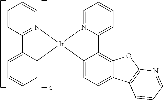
C1=CC2=N(C=C1)[Ir]1(C3=CC=CC=C23)C2=CC=C3C(=C2C2=CC=CC=N12)OC1=C3C=CC=N1
